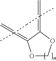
O1COC2=C(=C)(C)CC(=C)(C)=C12
